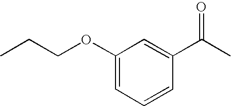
C1(OCCC)=CC=CC(C(C)=O)=C1
